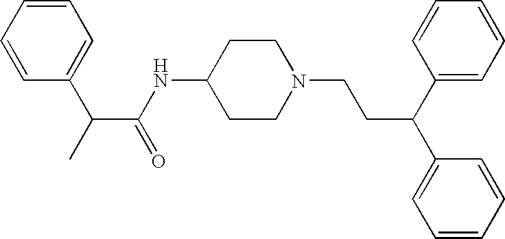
C1(C(C(NC2CCN(CCC(C3=CC=CC=C3)C3=CC=CC=C3)CC2)=O)C)=CC=CC=C1
